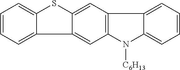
C1=CC=C2C(=C1)SC1=CC3=C(C=C21)N([C6H13])C1=CC=CC=C31
